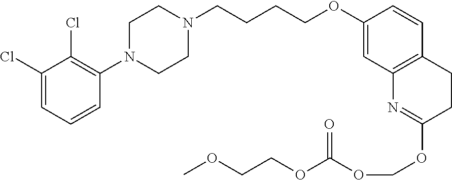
C1(Cl)=CC=CC(N2CCN(CCCCOC3=CC4=C(C=C3)CCC(OCOC(=O)OCCOC)=N4)CC2)=C1Cl
